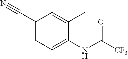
C1=C(NC([CF3])=O)C(C)=CC(C#N)=C1
